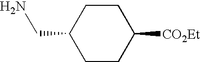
C1CC(CN)CCC1[CO2Et]
